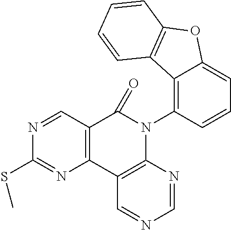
C12=C(C3=C(N(C4=C5C(=CC=C4)OC4=C5C=CC=C4)C1=O)N=CN=C3)N=C(SC)N=C2
